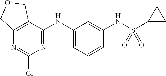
N(C1=CC=CC(NS(C2CC2)(=O)=O)=C1)C1=NC(Cl)=NC2=C1COC2
